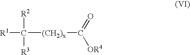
C([(CH2)x]C([OR4])=O)([R1])([R2])[R3]
